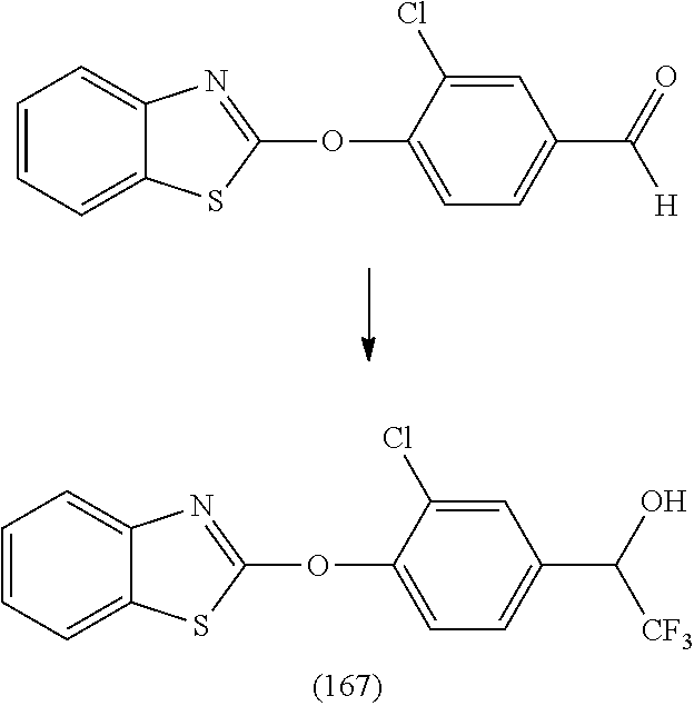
C1=C(OC2=NC3=CC=CC=C3S2)C(Cl)=CC(C(=O)[H])=C1.C1=C(OC2=NC3=CC=CC=C3S2)C(Cl)=CC(C(O)[CF3])=C1
